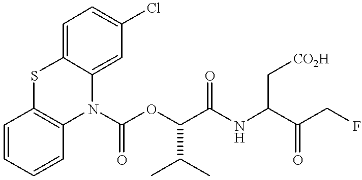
C1=CC=CC2=C1SC1=CC=C(Cl)C=C1N2C(OC(C(NC(C(CF)=O)C[CO2H])=O)C(C)C)=O
